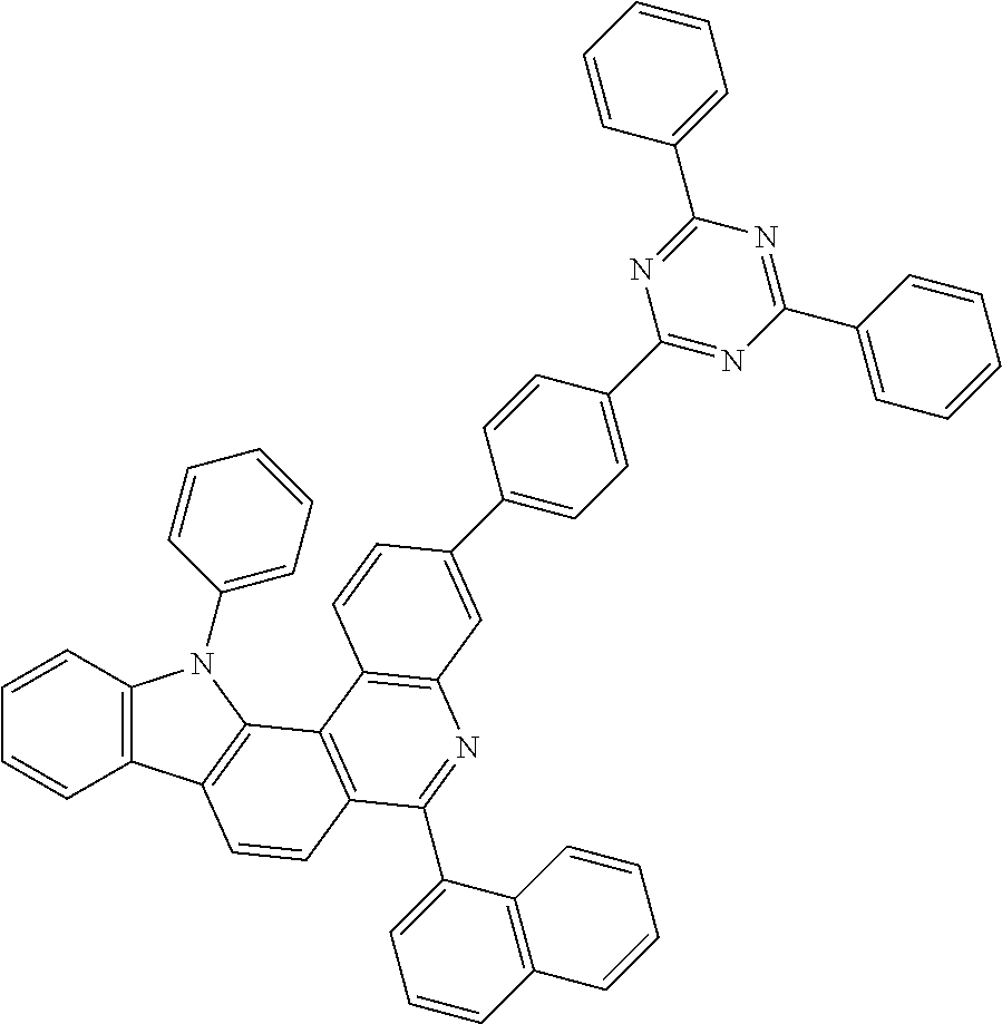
C1=CC2=C(C=C1)C1=C(N2C2=CC=CC=C2)C2=C(C=C1)C(C1=CC=CC3=C1C=CC=C3)=NC1=C2C=CC(C2=CC=C(C3=NC(C4=CC=CC=C4)=NC(C4=CC=CC=C4)=N3)C=C2)=C1
